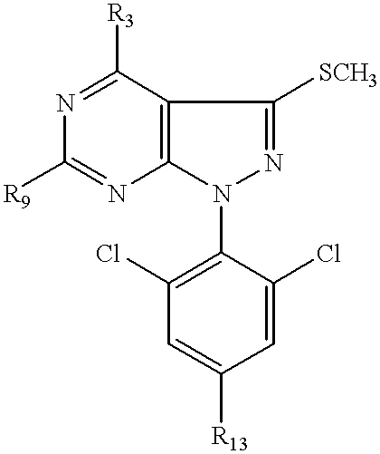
N1=C([R3])C2=C(N=C1[R9])N(C1=C(Cl)C=C([R13])C=C1Cl)N=C2[SCH3]
